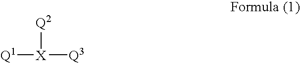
[Q1][X]([Q2])[Q3]
